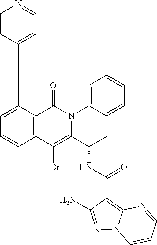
N1=C(N)C(C(NC(C2=C(Br)C3=C(C(=O)N2C2=CC=CC=C2)C(C#CC2=CC=NC=C2)=CC=C3)C)=O)=C2N1C=CC=N2
